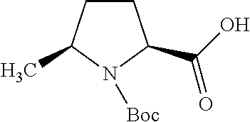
C1CC(C)N([Boc])C1C(O)=O
